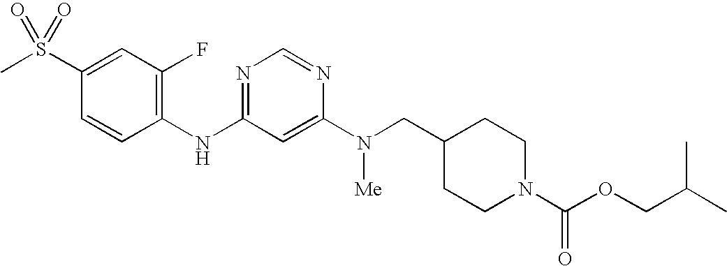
C1(S(C)(=O)=O)=CC(F)=C(NC2=NC=NC(N([Me])CC3CCN(C(OCC(C)C)=O)CC3)=C2)C=C1
